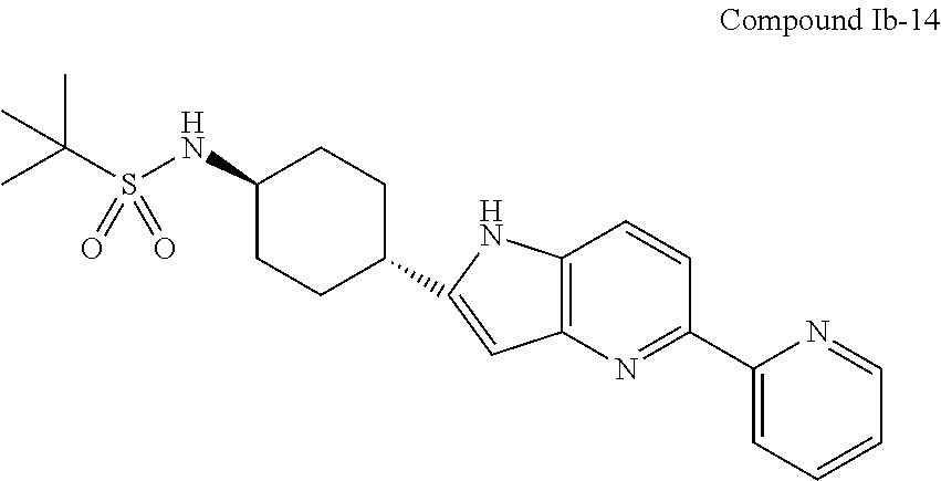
CC(S(NC1CCC(C2=CC3=C(N2)C=CC(C2=CC=CC=N2)=N3)CC1)(=O)=O)(C)C
